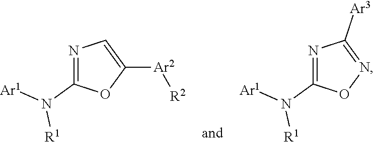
N1=C(N([Ar1])[R1])OC([Ar2][R2])=C1.N1=C(N([Ar1])[R1])ON=C1[Ar3]
